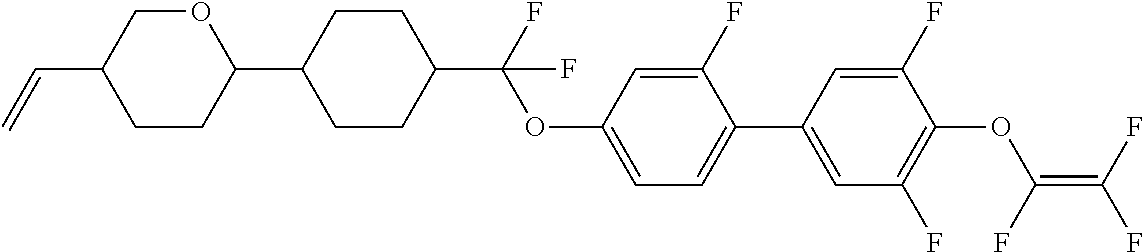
C1(C2CCC(C(F)(OC3=CC=C(C4=CC(F)=C(OC(F)=C(F)F)C(F)=C4)C(F)=C3)F)CC2)OCC(C=C)CC1
